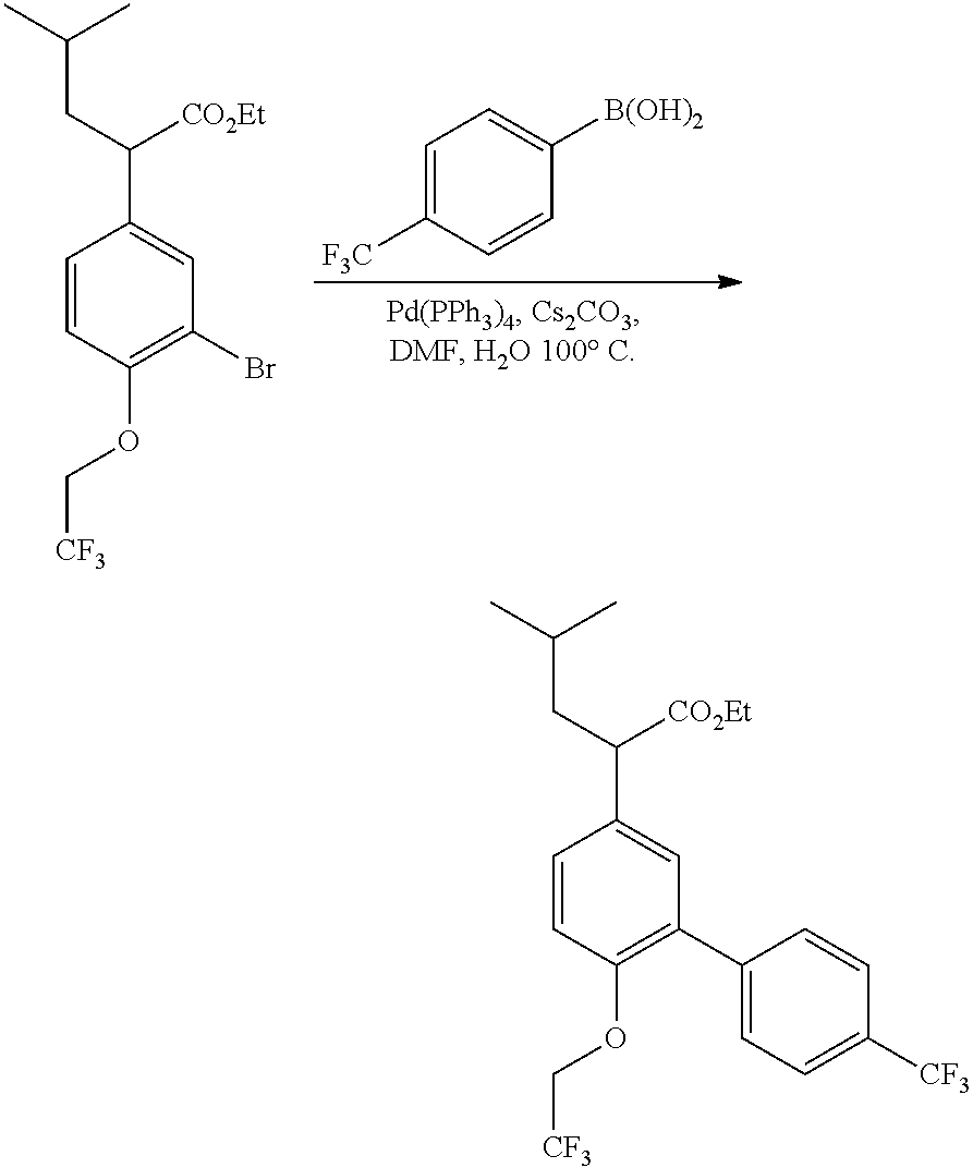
C1=C([F3C])C=CC([B(OH)2])=C1.C1=CC(OC[CF3])=C(Br)C=C1C([CO2Et])CC(C)C.C1=CC(OC[CF3])=C(C2=CC=C([CF3])C=C2)C=C1C([CO2Et])CC(C)C
